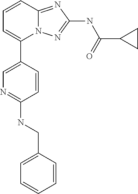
C1=CC2=NC(NC(C3CC3)=O)=NN2C(C2=CN=C(NCC3=CC=CC=C3)C=C2)=C1
